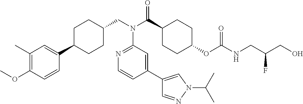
C1(C)=C(OC)C=CC(C2CCC(CN(C3=NC=CC(C4=CN(C(C)C)N=C4)=C3)C(=O)C3CCC(OC(=O)NCC(CO)F)CC3)CC2)=C1
